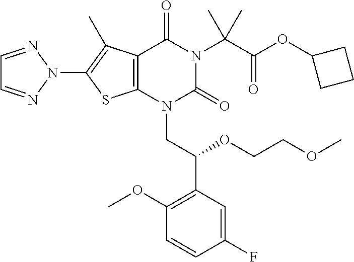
C12=C(N(CC(C3=C(OC)C=CC(F)=C3)OCCOC)C(=O)N(C(C(OC3CCC3)=O)(C)C)C1=O)SC(N1N=CC=N1)=C2C
